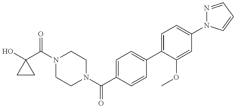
C1(O)(C(N2CCN(C(C3=CC=C(C4=CC=C(N5N=CC=C5)C=C4OC)C=C3)=O)CC2)=O)CC1
